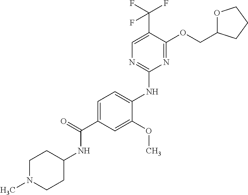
C1=C(C(=O)NC2CCN(C)CC2)C=C(OC)C(NC2=NC=C(C(F)(F)F)C(OCC3OCCC3)=N2)=C1
